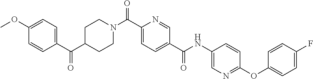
C1CN(C(C2=CC=C(C(=O)NC3=CN=C(OC4=CC=C(F)C=C4)C=C3)C=N2)=O)CCC1C(C1=CC=C(OC)C=C1)=O
